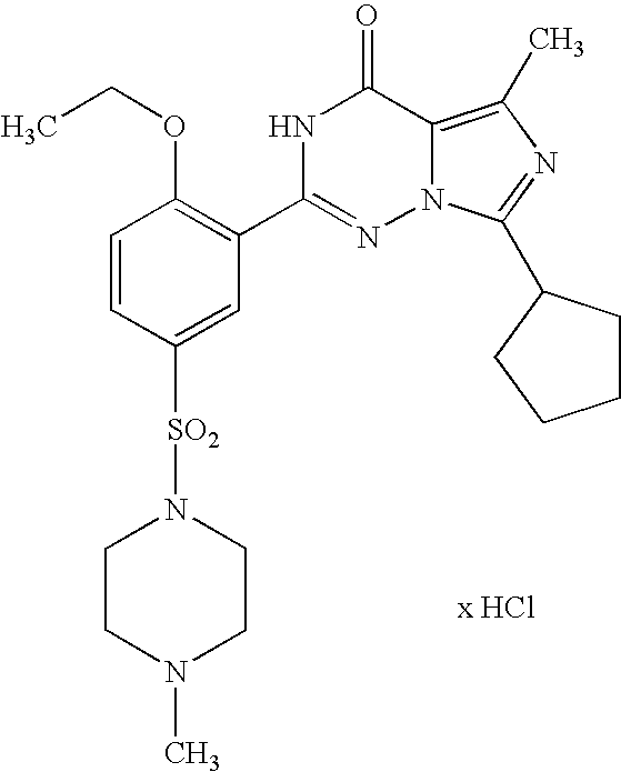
C1=CC([SO2]N2CCN(C)CC2)=CC(C2=NN3C(=C(C)N=C3C3CCCC3)C(=O)N2)=C1OCC
